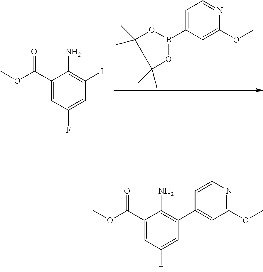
C1=C(B2OC(C)(C)C(C)(C)O2)C=C(OC)N=C1.C1(C(OC)=O)=CC(F)=CC(I)=C1N.C1(C(OC)=O)=CC(F)=CC(C2=CC(OC)=NC=C2)=C1N
